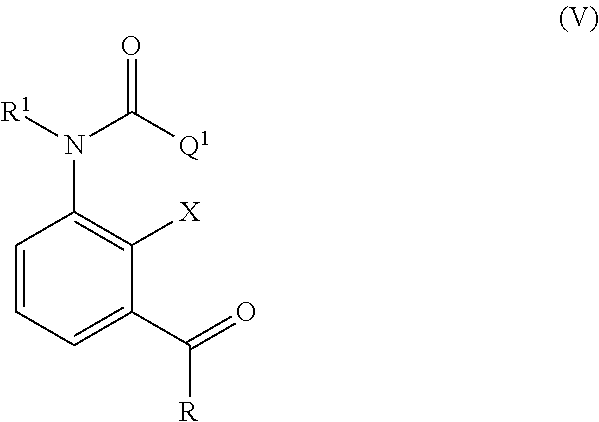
C1=CC=C(C(=O)[R])C([X])=C1N([R1])C(=O)[Q1]
